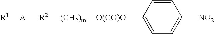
[R1][A][R2][(CH2)m][O(CO)O]C1=CC=C([NO2])C=C1
